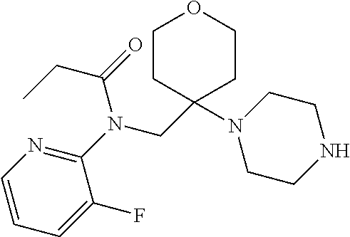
C1CC(CN(C2=NC=CC=C2F)C(=O)CC)(N2CCNCC2)CCO1
